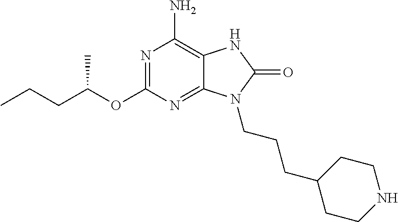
N1=C(OC(CCC)C)N=C2C(=C1N)NC(=O)N2CCCC1CCNCC1
